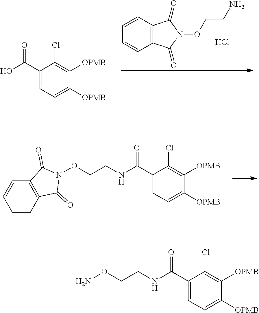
C1(C(=O)O)=CC=C([OPMB])C([OPMB])=C1Cl.C12=C(C=CC=C1)C(=O)N(OCCN)C2=O.Cl.C1=CC2=C(C=C1)C(=O)N(OCCNC(C1=CC=C([OPMB])C([OPMB])=C1Cl)=O)C2=O.NOCCNC(C1=CC=C([OPMB])C([OPMB])=C1Cl)=O
